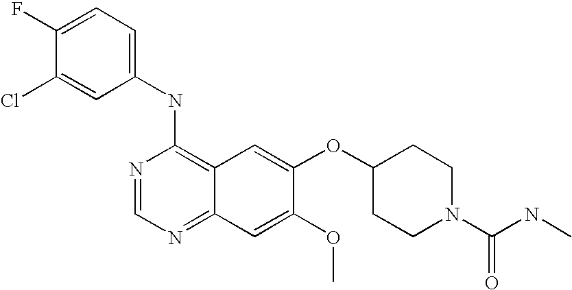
C1(NC2=C3C(=NC=N2)C=C(OC)C(OC2CCN(C(NC)=O)CC2)=C3)=CC=C(F)C(Cl)=C1
